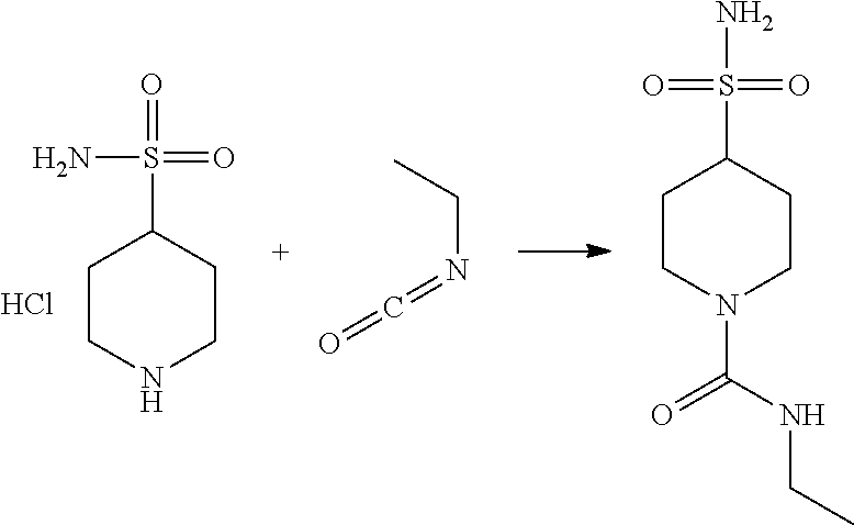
C1CNCCC1S(=O)(=O)N.Cl.O=C=NCC.C1CN(C(NCC)=O)CCC1S(N)(=O)=O
